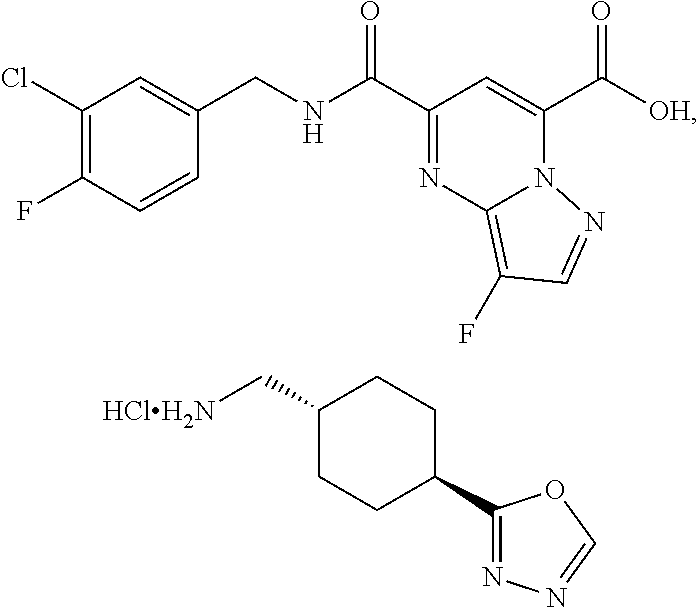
C1(Cl)=C(F)C=CC(CNC(C2=NC3=C(F)C=NN3C(C([OH])=O)=C2)=O)=C1.C1(C[HClH2N])CCC(C2=NN=CO2)CC1
